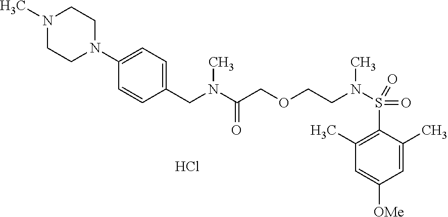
C1=C(C)C(S(N(CCOCC(N(C)CC2=CC=C(N3CCN(C)CC3)C=C2)=O)C)(=O)=O)=C(C)C=C1[OMe].Cl
